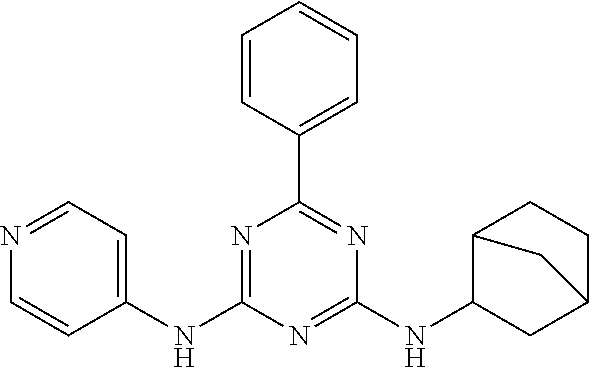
C1=CC(C2=NC(NC3CC4CCC3C4)=NC(NC3=CC=NC=C3)=N2)=CC=C1
